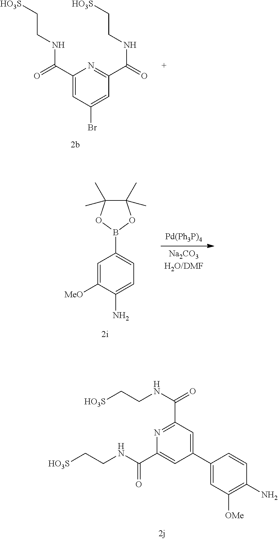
N1=C(C(NCC[HO3S])=O)C=C(C2=CC([OMe])=C(N)C=C2)C=C1C(NCC[HO3S])=O.C1(C(=O)NCC[HO3S])=CC(Br)=CC(C(=O)NCC[HO3S])=N1.C1=C([MeO])C(N)=CC=C1B1OC(C)(C)C(C)(C)O1
